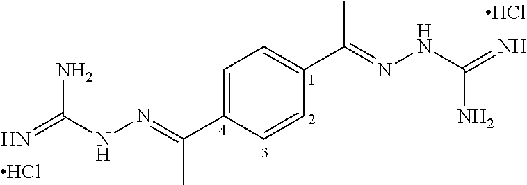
Cl.Cl.C1=C(C(=NNC(=N)N)C)C=CC(C(=NNC(=N)N)C)=C1
